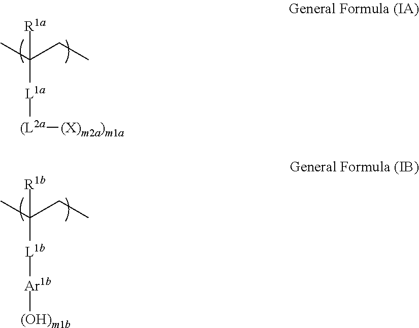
C(CC)(C)([L1a][(L2a][(X)m2a)m1a])[R1a].C(CC)(C)([L1b][Ar1b][(OH)m1b])[R1b]
